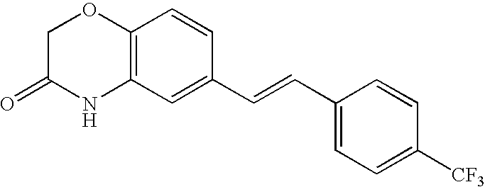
C12=C(C=C(C=CC3=CC=C([CF3])C=C3)C=C1)NC(=O)CO2
